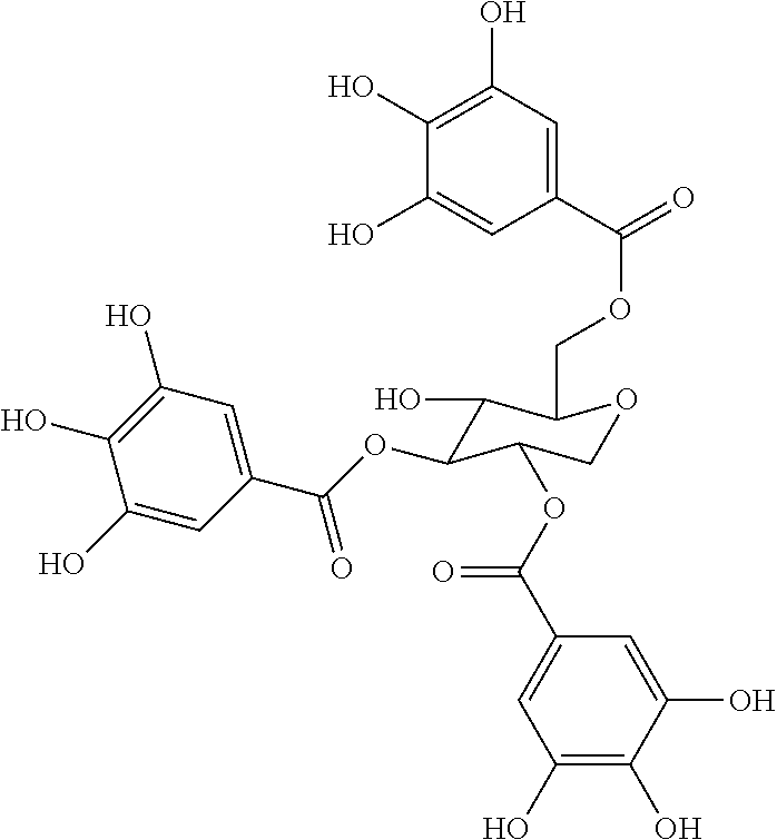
C1(O)C(OC(C2=CC(O)=C(O)C(O)=C2)=O)C(OC(C2=CC(O)=C(O)C(O)=C2)=O)COC1COC(=O)C1=CC(O)=C(O)C(O)=C1
